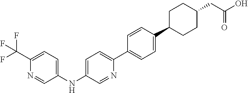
C1(C(F)(F)F)=CC=C(NC2=CC=C(C3=CC=C(C4CCC(CC(=O)O)CC4)C=C3)N=C2)C=N1
